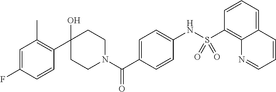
C1(O)(C2=C(C)C=C(F)C=C2)CCN(C(C2=CC=C(NS(C3=C4C(=CC=C3)C=CC=N4)(=O)=O)C=C2)=O)CC1
